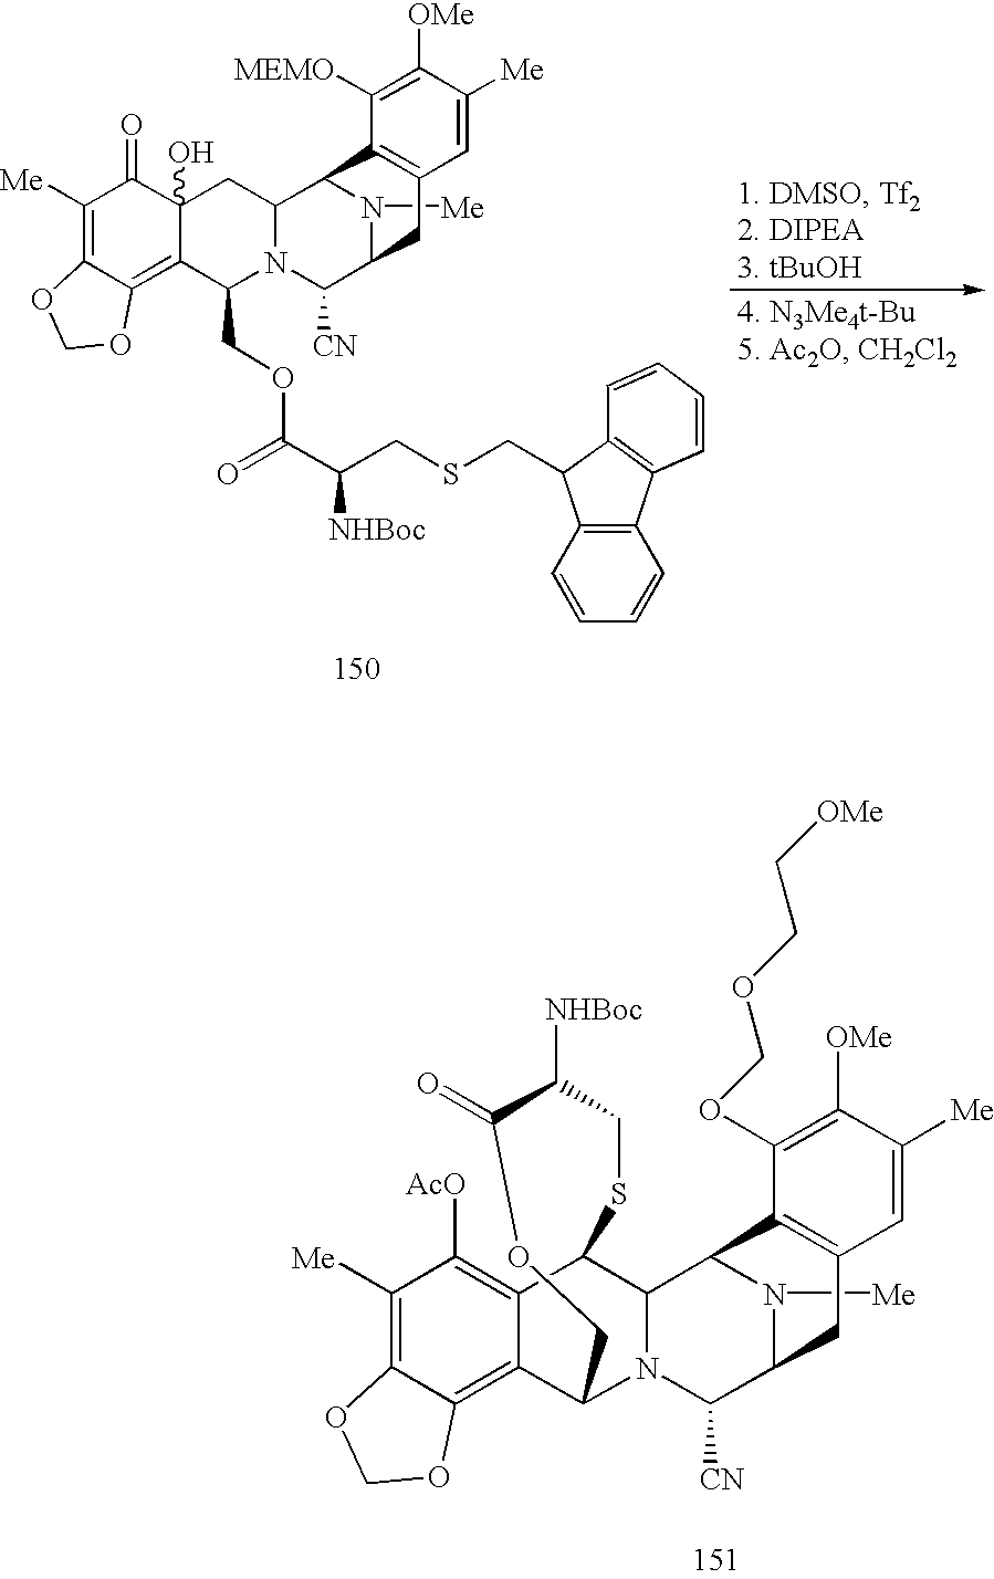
C12=C3C(=C([Me])C(=O)C1(O)CC1N(C2COC(C(CSCC2C4=C(C5=C2C=CC=C5)C=CC=C4)[NHBoc])=O)C([CN])C2N([Me])C1C1=C(C2)C=C([Me])C([OMe])=C1[MEMO])OCO3.C12=C3C(=C([Me])C([AcO])=C1C1C4N(C2COC(=O)C([NHBoc])CS1)C([CN])C1N([Me])C4C2=C(C1)C=C([Me])C([OMe])=C2OCOCC[OMe])OCO3
